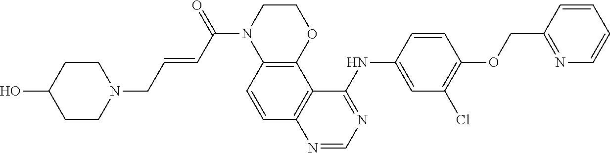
C1=NC2=C(C3=C(C=C2)N(C(C=CCN2CCC(O)CC2)=O)CCO3)C(NC2=CC(Cl)=C(OCC3=NC=CC=C3)C=C2)=N1
